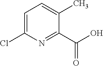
C1=C(Cl)N=C(C(O)=O)C(C)=C1
